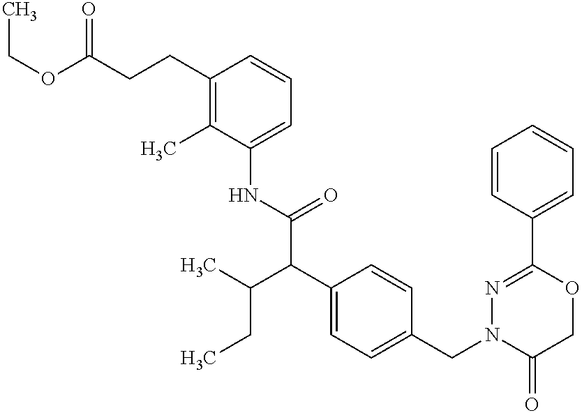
N(C(C(C1=CC=C(CN2C(=O)COC(C3=CC=CC=C3)=N2)C=C1)C(CC)C)=O)C1=CC=CC(CCC(OCC)=O)=C1C
